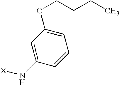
C1=C(N[X])C=CC=C1OCCCC
